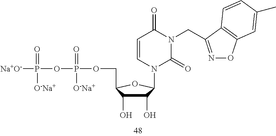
C1=CN(C2C(O)C(O)C(COP(OP([Na+O-])(=O)[O-Na+])(=O)[O-Na+])O2)C(=O)N(CC2=NOC3=C2C=CC(C)=C3)C1=O
